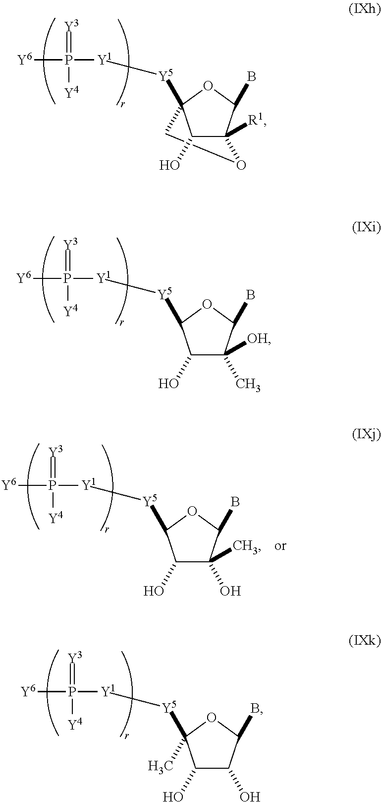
C1C2([Y5][Y1]P([Y6])(=[Y3])[Y4])C(O)C([R1])(C(B)O2)O1.[Y6]P(=[Y3])([Y4])[Y1][Y5]C1C(O)C(C)([OH])C(B)O1.[Y6]P(=[Y3])([Y4])[Y1][Y5]C1(C)C(O)C(O)C(B)O1.[Y6]P(=[Y3])([Y4])[Y1][Y5]C1C(O)C(O)(C)C(B)O1
